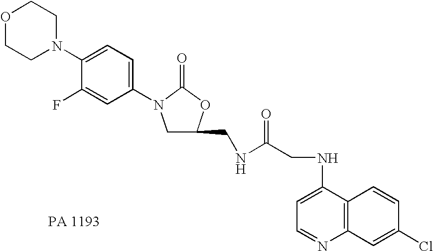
C1(NCC(=O)NCC2CN(C3=CC=C(N4CCOCC4)C(F)=C3)C(=O)O2)=CC=NC2=C1C=CC(Cl)=C2
